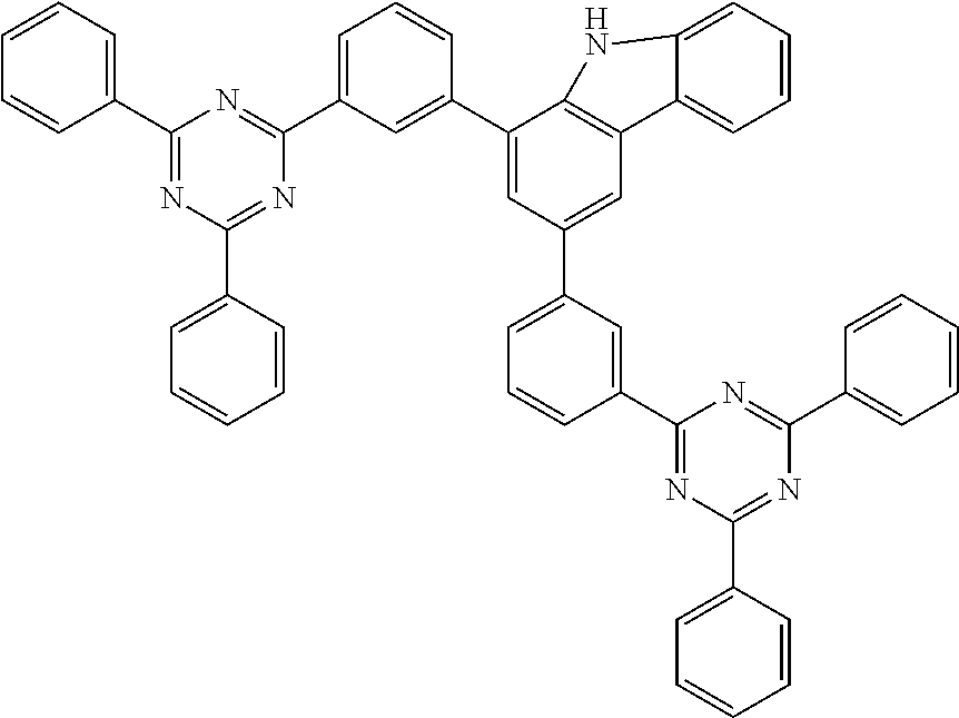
C1(C2=CC(C3=NC(C4=CC=CC=C4)=NC(C4=CC=CC=C4)=N3)=CC=C2)=CC(C2=CC=CC(C3=NC(C4=CC=CC=C4)=NC(C4=CC=CC=C4)=N3)=C2)=CC2=C1NC1=CC=CC=C21
